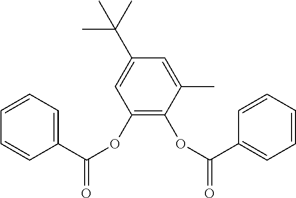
C1=CC=C(C(OC2=C(OC(=O)C3=CC=CC=C3)C(C)=CC(C(C)(C)C)=C2)=O)C=C1
